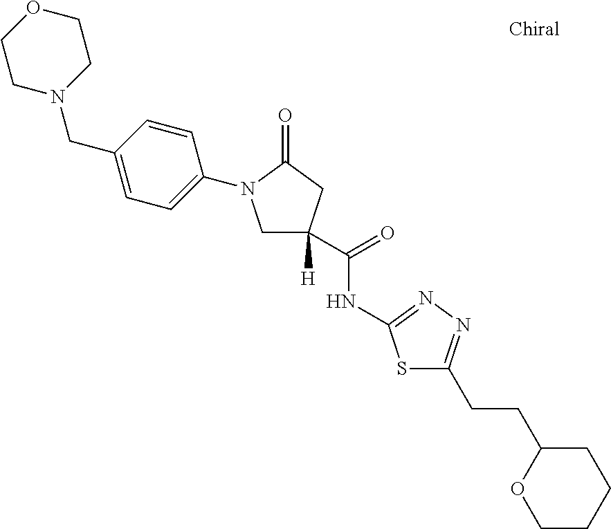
C1N(CC2=CC=C(N3CC([H])(C(NC4=NN=C(CCC5OCCCC5)S4)=O)CC3=O)C=C2)CCOC1
